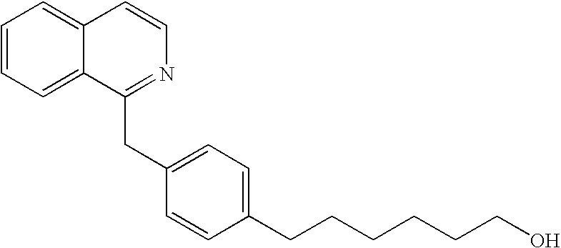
C1=CC=C2C(=C1)C=CN=C2CC1=CC=C(CCCCCCO)C=C1
